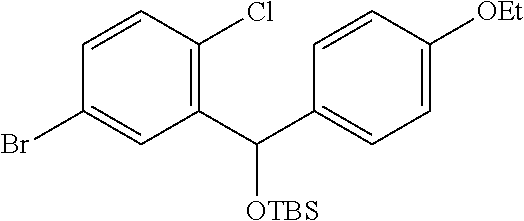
C1(Br)=CC(C(C2=CC=C([OEt])C=C2)[OTBS])=C(Cl)C=C1
